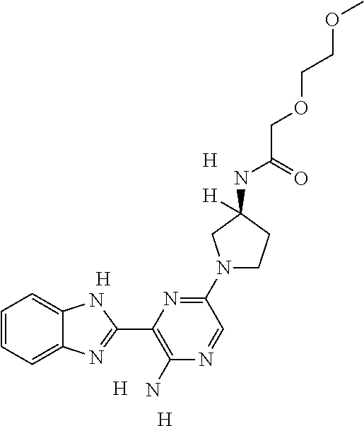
[H].[H].[H].C1=CC=C2C(=C1)NC(C1=C(N)N=CC(N3CCC([H])(NC(COCCOC)=O)C3)=N1)=N2.[H]
